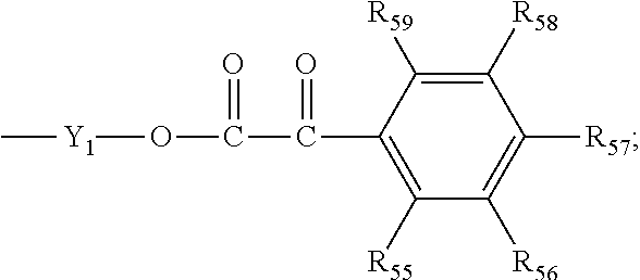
C1([R58])=C([R59])C(C(C(O[Y1]C)=O)=O)=C([R55])C([R56])=C1[R57]
